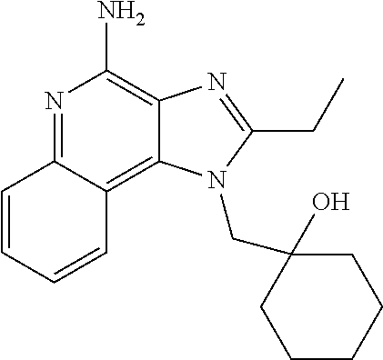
C1=CC2=NC(N)=C3C(=C2C=C1)N(CC1(O)CCCCC1)C(CC)=N3
